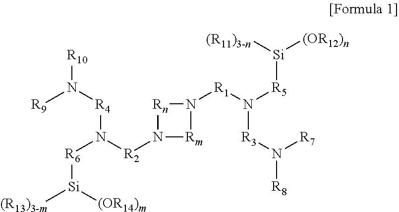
[R9]N([R4]N([R2]N1[Rm]N([R1]N([R3]N([R7])[R8])[R5][Si]([(OR12)n])[(R11)3-n])[Rn]1)[R6][Si]([(R13)3-m])[(OR14)m])[R10]
